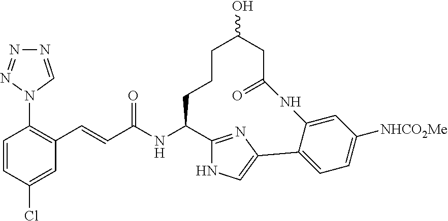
C1=CC(Cl)=CC(C=CC(NC2C3=NC(=CN3)C3=CC=C([NHCO2Me])C=C3NC(=O)CC(O)CCC2)=O)=C1N1C=NN=N1
